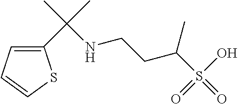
C1=C(C(NCCC(S(=O)(O)=O)C)(C)C)SC=C1
